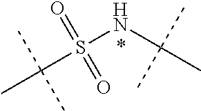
S(=O)(C(C)(C)C)(NC(C)(C)C)=O
